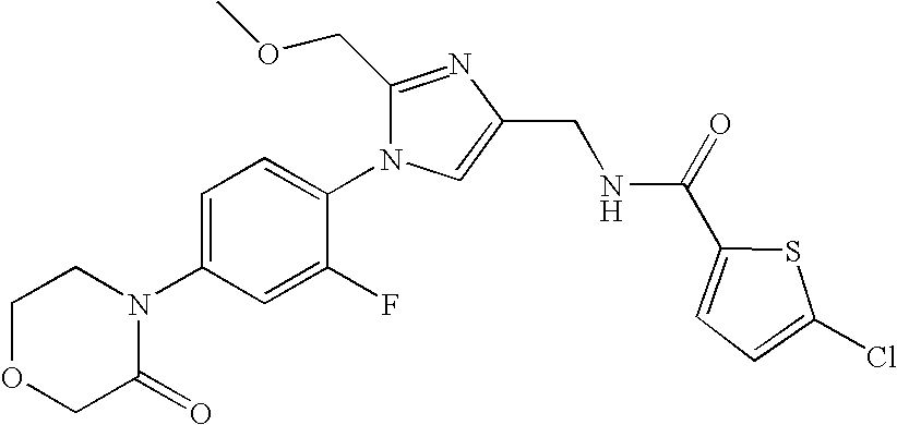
C1OCC(=O)N(C2=CC=C(N3C(COC)=NC(CNC(C4=CC=C(Cl)S4)=O)=C3)C(F)=C2)C1
